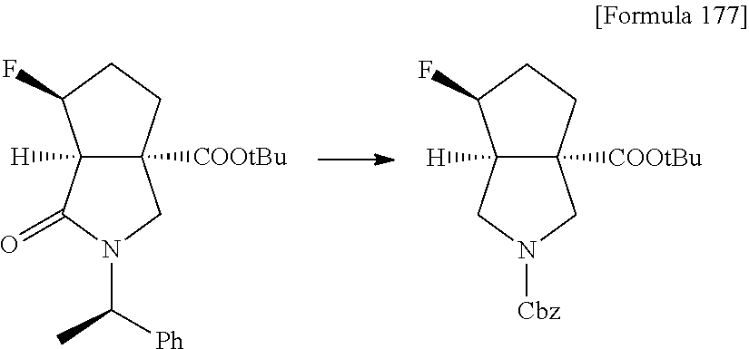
C12([H])C([COOtBu])(CCC1F)CN(C([Ph])C)C2=O.C12([H])C([COOtBu])(CCC1F)CN([Cbz])C2
